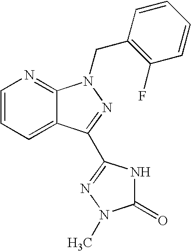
C1=CC=CC(F)=C1CN1C2=NC=CC=C2C(C2=NN(C)C(=O)N2)=N1
